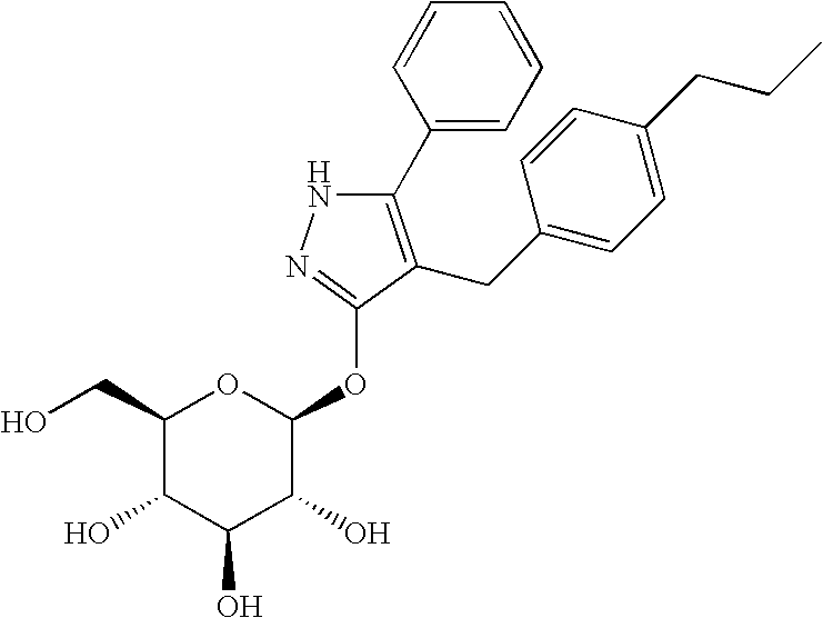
C1(C2=CC=CC=C2)=C(CC2=CC=C(CCC)C=C2)C(OC2OC(CO)C(O)C(O)C2O)=NN1
